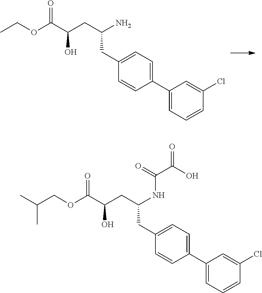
C(COC(C(CC(NC(C(=O)O)=O)CC1=CC=C(C2=CC=CC(Cl)=C2)C=C1)O)=O)(C)C.CCOC(C(CC(N)CC1=CC=C(C2=CC=CC(Cl)=C2)C=C1)O)=O
